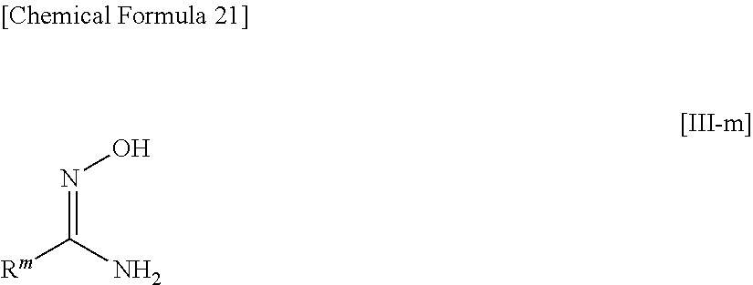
[Rm]C(N)=NO
